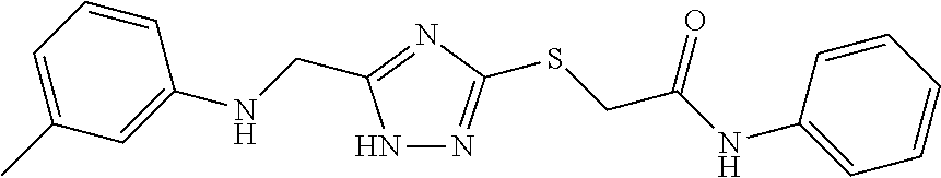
N1N=C(SCC(NC2=CC=CC=C2)=O)N=C1CNC1=CC(C)=CC=C1
